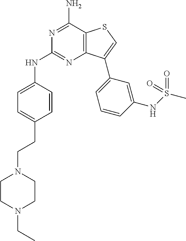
C1(CCN2CCN(CC)CC2)=CC=C(NC2=NC3=C(C(N)=N2)SC=C3C2=CC=CC(NS(C)(=O)=O)=C2)C=C1
